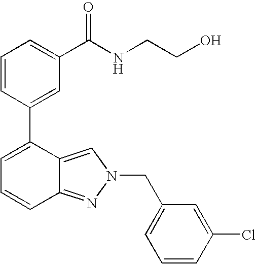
C1=CC(C2=CC=CC3=NN(CC4=CC=CC(Cl)=C4)C=C23)=CC(C(NCCO)=O)=C1
